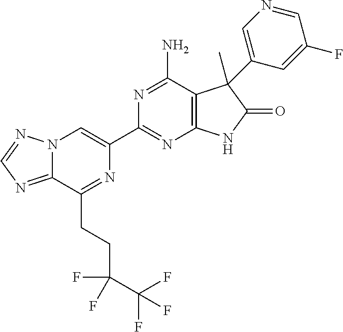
C12=NC=NN1C=C(C1=NC3=C(C(N)=N1)C(C)(C1=CN=CC(F)=C1)C(=O)N3)N=C2CCC(F)(C(F)(F)F)F
